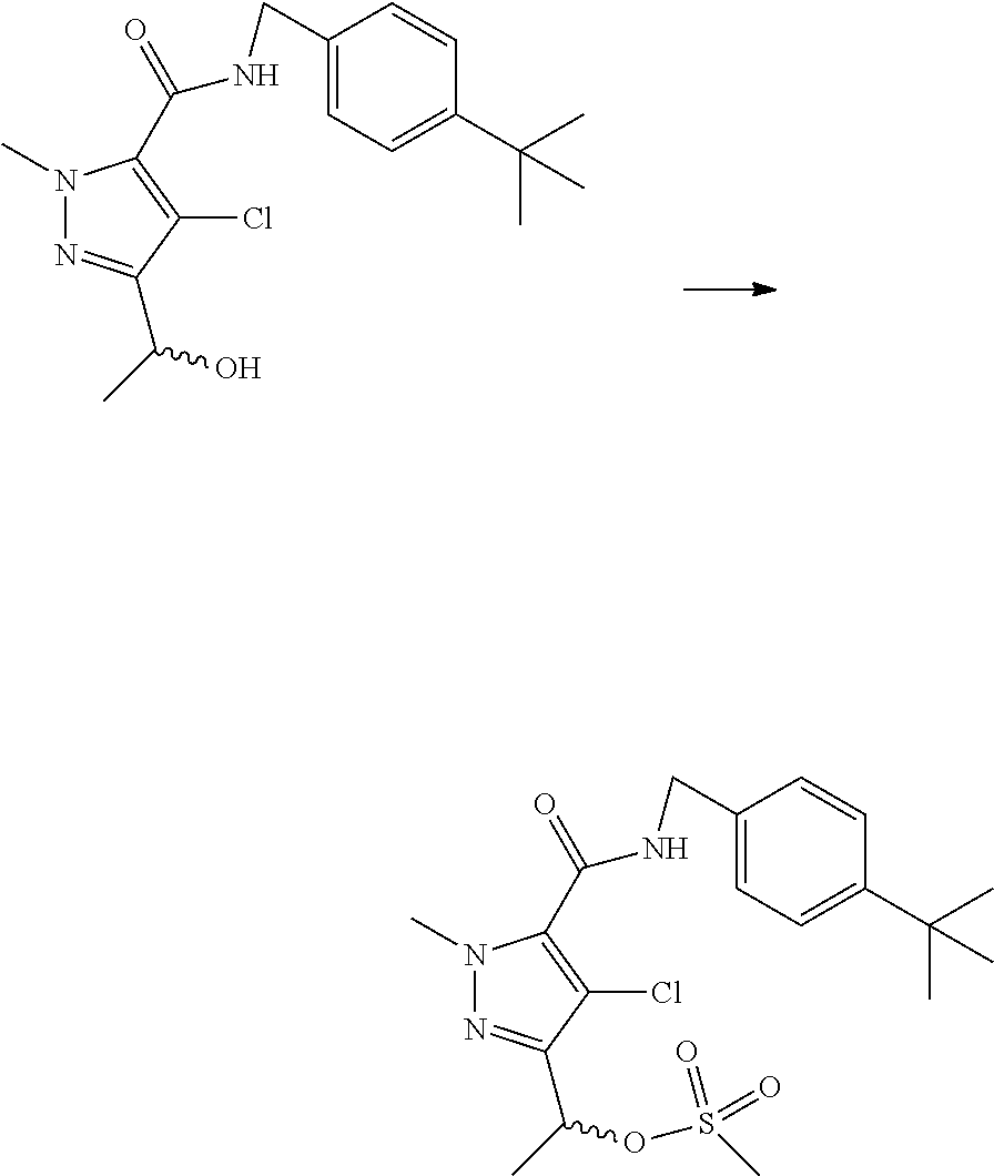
N1(C)N=C(C(C)OS(C)(=O)=O)C(Cl)=C1C(=O)NCC1=CC=C(C(C)(C)C)C=C1.N1(C)N=C(C(C)O)C(Cl)=C1C(=O)NCC1=CC=C(C(C)(C)C)C=C1
